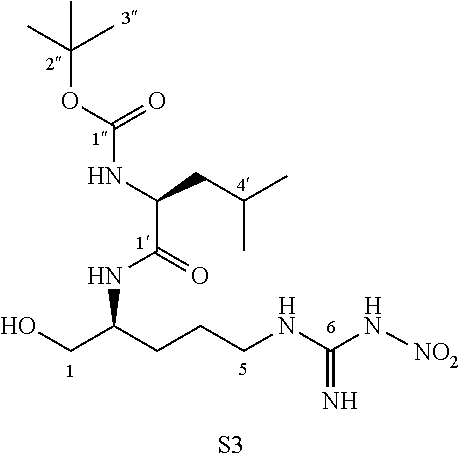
OCC(CCCNC(N[NO2])=N)NC(C(NC(OC(C)(C)C)=O)CC(C)C)=O.[S3]
